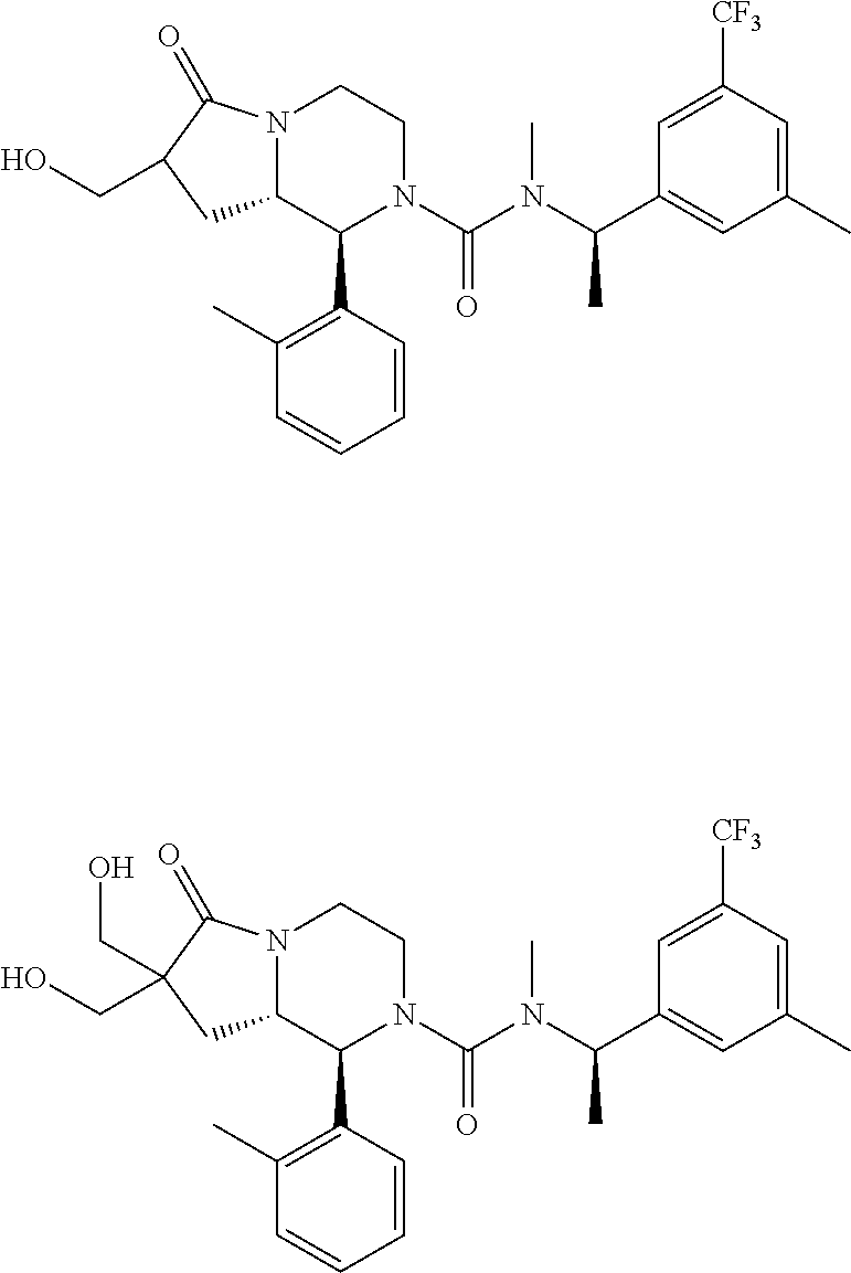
N12C(C(C3=C(C)C=CC=C3)N(C(N(C(C3=CC(C)=CC([CF3])=C3)C)C)=O)CC1)CC(CO)C2=O.N12C(C(C3=C(C)C=CC=C3)N(C(N(C(C3=CC(C)=CC([CF3])=C3)C)C)=O)CC1)CC(CO)(CO)C2=O
